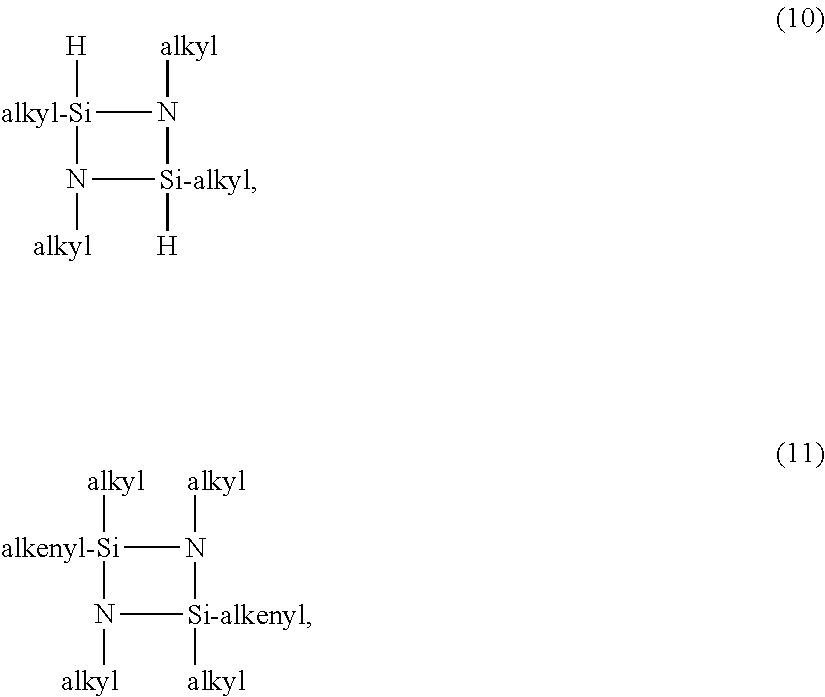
[alkyl-Si]1([H])N([alkyl])[Si-alkyl]([H])N1[alkyl].[alkenyl-Si]1([alkyl])N([alkyl])[Si-alkenyl]([alkyl])N1[alkyl]
